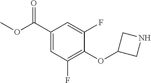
C1(C(OC)=O)=CC(F)=C(OC2CNC2)C(F)=C1
